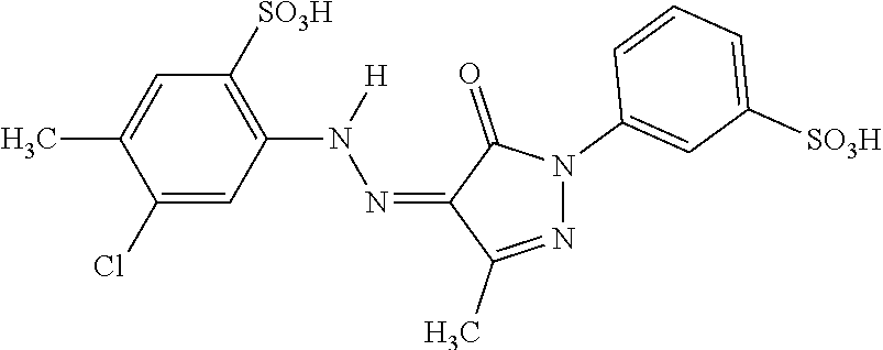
C1(Cl)=CC(N(N=C2C(C)=NN(C3=CC([SO3H])=CC=C3)C2=O)[H])=C([SO3H])C=C1C
